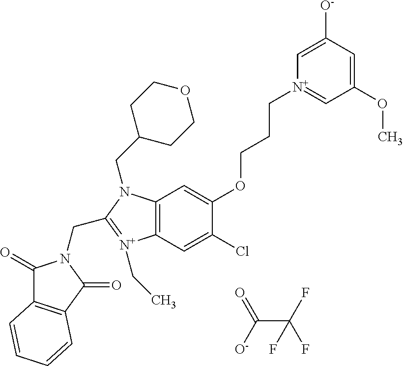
C1(=O)C2=C(C(=O)N1CC1=[N+](CC)C3=C(N1CC1CCOCC1)C=C(OCCC[N+]1=CC(OC)=CC([O-])=C1)C(Cl)=C3)C=CC=C2.C(C(F)(F)F)(=O)[O-]
